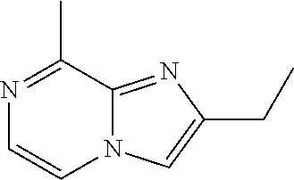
N1=C(C)C2=NC(CC)=CN2C=C1
